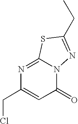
N1=C2N(C(=O)C=C1CCl)N=C(CC)S2
